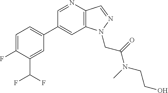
C1(C2=CC=C(F)C(C(F)F)=C2)=CC2=C(C=NN2CC(=O)N(C)CCO)N=C1
